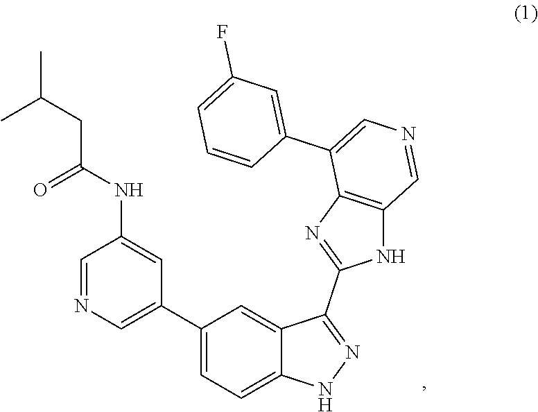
C1(C2=CN=CC(NC(CC(C)C)=O)=C2)=CC=C2C(=C1)C(C1=NC3=C(N1)C=NC=C3C1=CC(F)=CC=C1)=NN2
